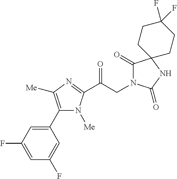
C1(C2=CC(F)=CC(F)=C2)=C([Me])N=C(C(CN2C(=O)C3(NC2=O)CCC(F)(F)CC3)=O)N1[Me]
